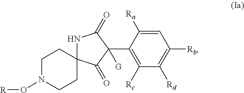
C1N(O[R])CCC2(C1)NC(=O)C(C1=C([Rc])C([Rd])=C([Rb])C=C1[Ra])([G])C2=O
